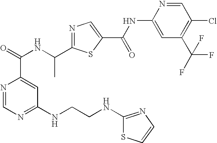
N1=C(C(NC(=O)C2=CC(NCCNC3=NC=CS3)=NC=N2)C)SC(C(NC2=CC(C(F)(F)F)=C(Cl)C=N2)=O)=C1
